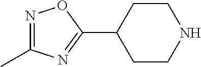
N1=C(C)N=C(C2CCNCC2)O1
